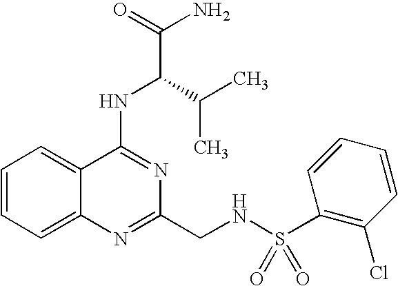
C1=CC=C2C(=C1)C(NC(C(N)=O)C(C)C)=NC(CNS(C1=C(Cl)C=CC=C1)(=O)=O)=N2
